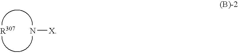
N[X]
